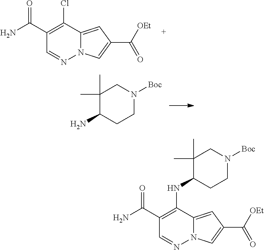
NC(C1=C(Cl)C2=CC(C([OEt])=O)=CN2N=C1)=O.C1(C)(C)C(N)CCN([Boc])C1.C1(NC2=C(C(N)=O)C=NN3C2=CC(C([OEt])=O)=C3)CCN([Boc])CC1(C)C
